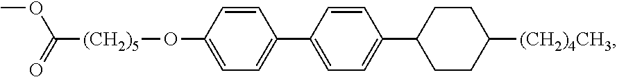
C([(CH2)5]OC1=CC=C(C2=CC=C(C3CCC([(CH2)4CH3])CC3)C=C2)C=C1)(OC)=O
